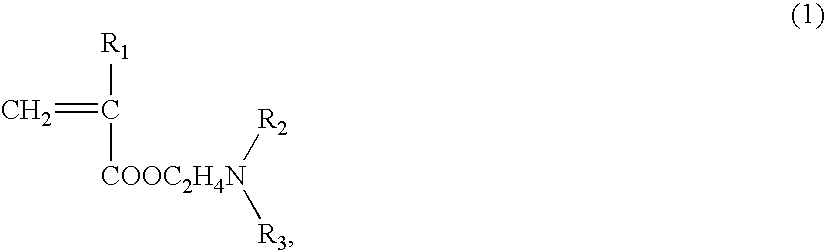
[R3][COOC2H4N]([R2])C([R1])=C
